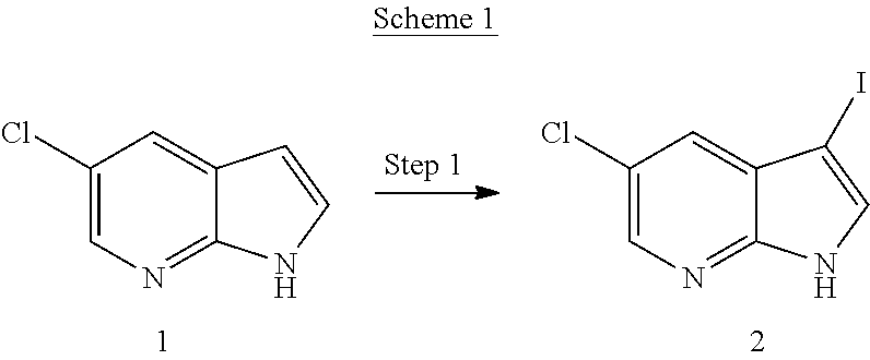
C1(Cl)=CN=C2C(=C1)C=CN2.C1(Cl)=CN=C2C(=C1)C(I)=CN2
